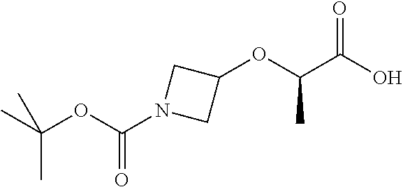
C1(OC(C(O)=O)C)CN(C(OC(C)(C)C)=O)C1
